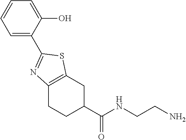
C12=C(CC(C(NCCN)=O)CC1)SC(C1=CC=CC=C1O)=N2
